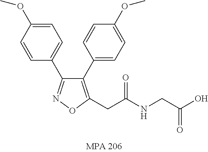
C1=CC(OC)=CC=C1C1=NOC(CC(NCC(O)=O)=O)=C1C1=CC=C(OC)C=C1
